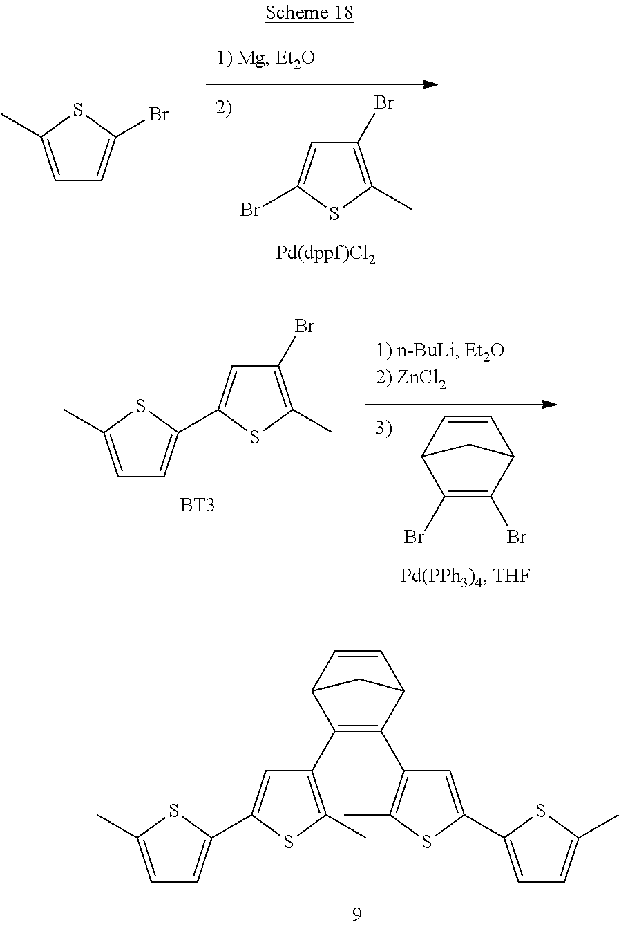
C1(Br)=C(C)SC(Br)=C1.C1=C(C)SC(Br)=C1.C1(C2=C(C3=C(C)SC(C4=CC=C(C)S4)=C3)C3C=CC2C3)=C(C)SC(C2=CC=C(C)S2)=C1.C1=CC2C(Br)=C(Br)C1C2.[BT3].C1(Br)=C(C)SC(C2=CC=C(C)S2)=C1
